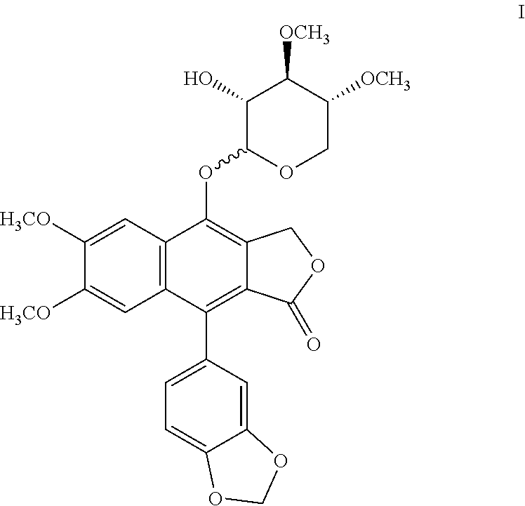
C12=C(C=C([H3CO])C([H3CO])=C1)C(OC1OCC([OCH3])C([OCH3])C1O)=C1C(=C2C2=CC=C3C(=C2)OCO3)C(=O)OC1
